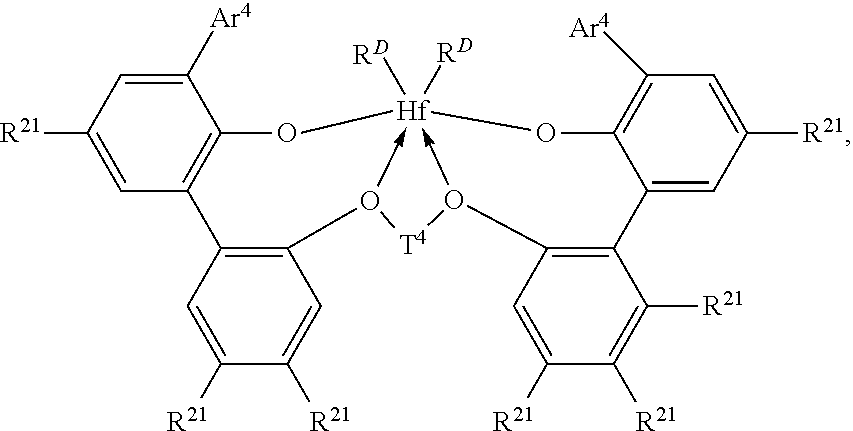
[Hf]123([RD])([RD])-O([T4]O->1C1=C(C4=CC([R21])=CC([Ar4])=C4O2)C([R21])=C([R21])C([R21])=C1)C1=C(C2=C(O3)C([Ar4])=CC([R21])=C2)C=C([R21])C([R21])=C1
